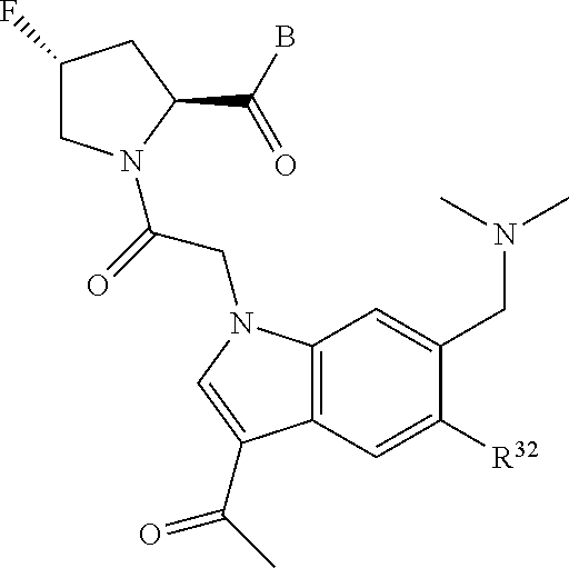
C1(F)CN(C(=O)CN2C3=C(C=C([R32])C(CN(C)C)=C3)C(C(=O)C)=C2)C(C(B)=O)C1
